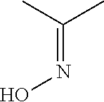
C(=NO)(C)C
